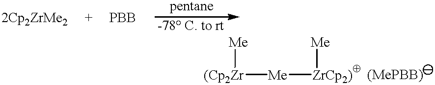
[(Cp2Zr]([Me][ZrCp2)][Me])[Me]
